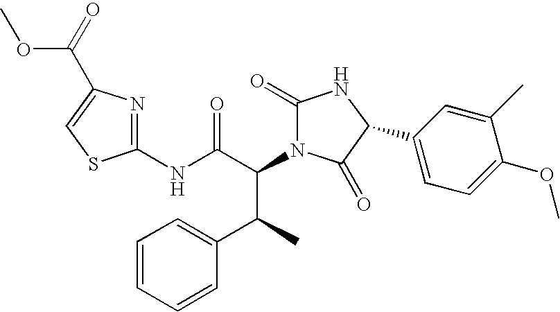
C1(NC(C(C(C2=CC=CC=C2)C)N2C(=O)NC(C3=CC=C(OC)C(C)=C3)C2=O)=O)=NC(C(=O)OC)=CS1
